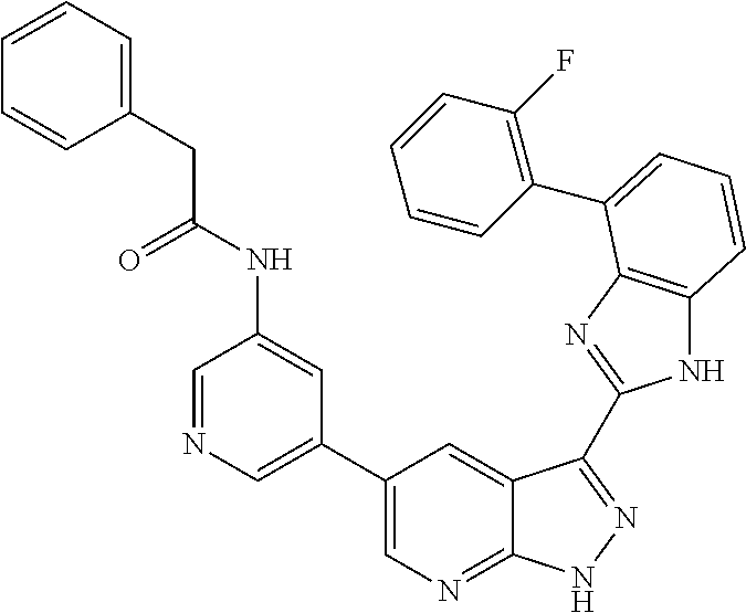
C1(C2=CN=CC(NC(CC3=CC=CC=C3)=O)=C2)=CN=C2C(=C1)C(C1=NC3=C(N1)C=CC=C3C1=C(F)C=CC=C1)=NN2
